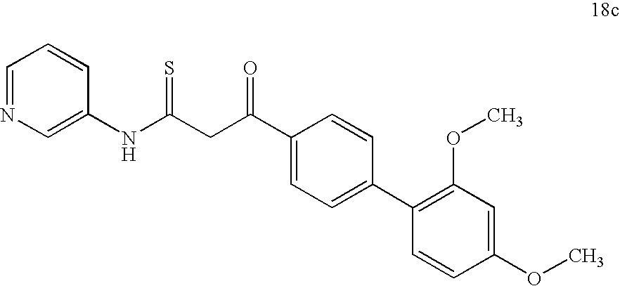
C(C(C1=CC=C(C2=C(OC)C=C(OC)C=C2)C=C1)=O)C(NC1=CN=CC=C1)=S
